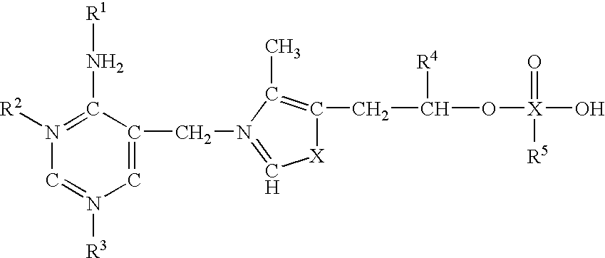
C1=C(CN2=C[X]C(CC(O[X](O)(=O)[R5])[R4])=C2C)C(N[R1])=N([R2])C=N1[R3]
